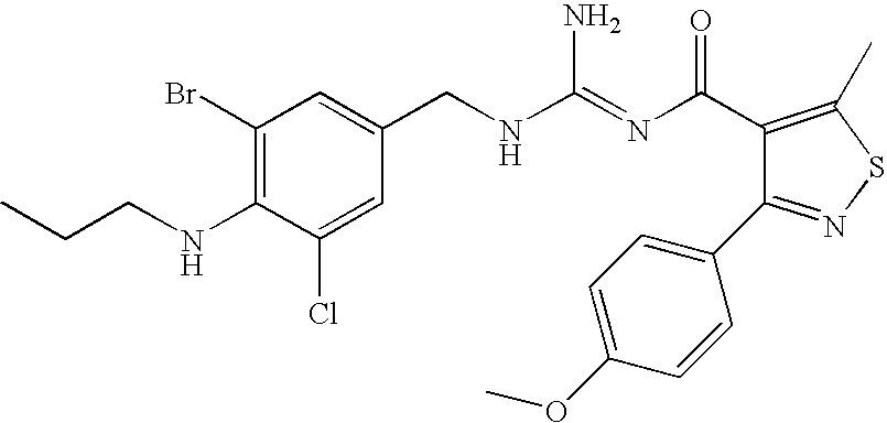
N(CC1=CC(Br)=C(NCCC)C(Cl)=C1)C(=NC(=O)C1=C(C)SN=C1C1=CC=C(OC)C=C1)N
